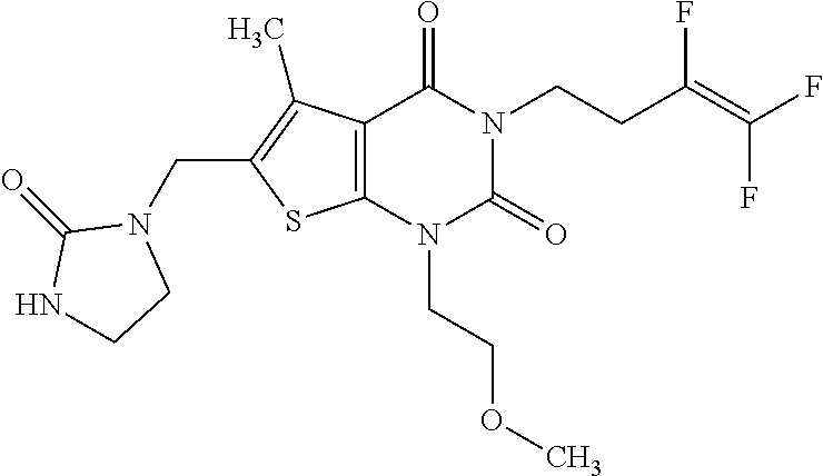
C12=C(N(CCOC)C(=O)N(CCC(=C(F)F)F)C1=O)SC(CN1C(=O)NCC1)=C2C
